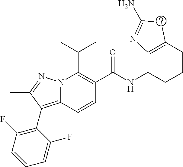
CC(C)C1=C(C(NC2CCCC3=C2N=C(N)C3)=O)C=CC2=C(C3=C(F)C=CC=C3F)C(C)=NN12
